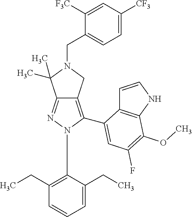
C12=NN(C3=C(CC)C=CC=C3CC)C(C3=CC(F)=C(OC)C4=C3C=CN4)=C1CN(CC1=CC=C([CF3])C=C1[F3C])C2(C)C
